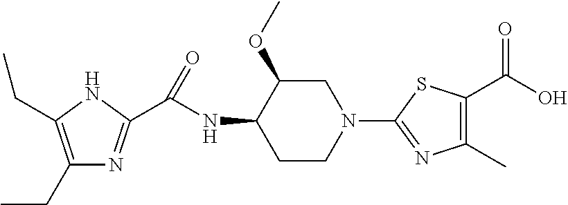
C1(CC)=C(CC)NC(C(NC2C(OC)CN(C3=NC(C)=C(C(=O)O)S3)CC2)=O)=N1
